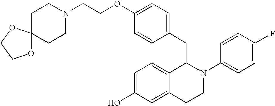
O(C1=CC=C(CC2C3=CC=C(O)C=C3CCN2C2=CC=C(F)C=C2)C=C1)CCN1CCC2(CC1)OCCO2
